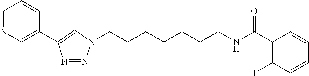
C(CCCCCCN1N=NC(C2=CN=CC=C2)=C1)NC(C1=C(I)C=CC=C1)=O
